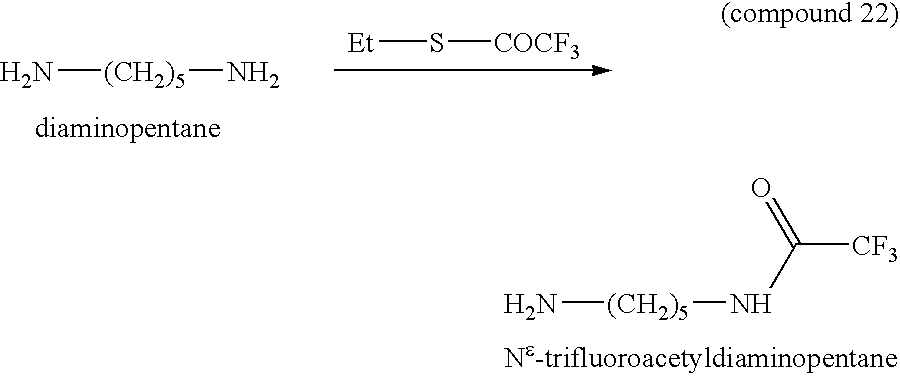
[Ne-trifluoroacetyldiaminopentane].N[(CH2)5]NC(=O)[CF3].N[(CH2)5]N.[Et]S[COCF3]
